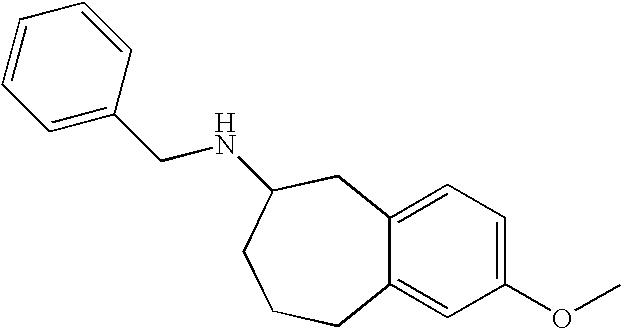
C1=C2C(=CC(OC)=C1)CCCC(NCC1=CC=CC=C1)C2
